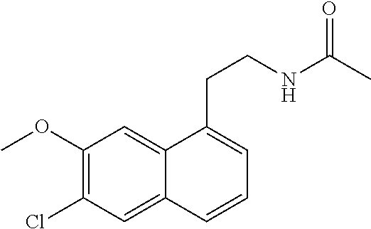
C1(OC)=C(Cl)C=C2C(=C1)C(CCNC(C)=O)=CC=C2
